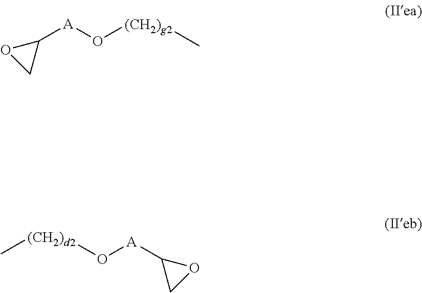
C1([A]O[(CH2)g2]C)OC1.C[(CH2)d2]O[A]C1CO1
